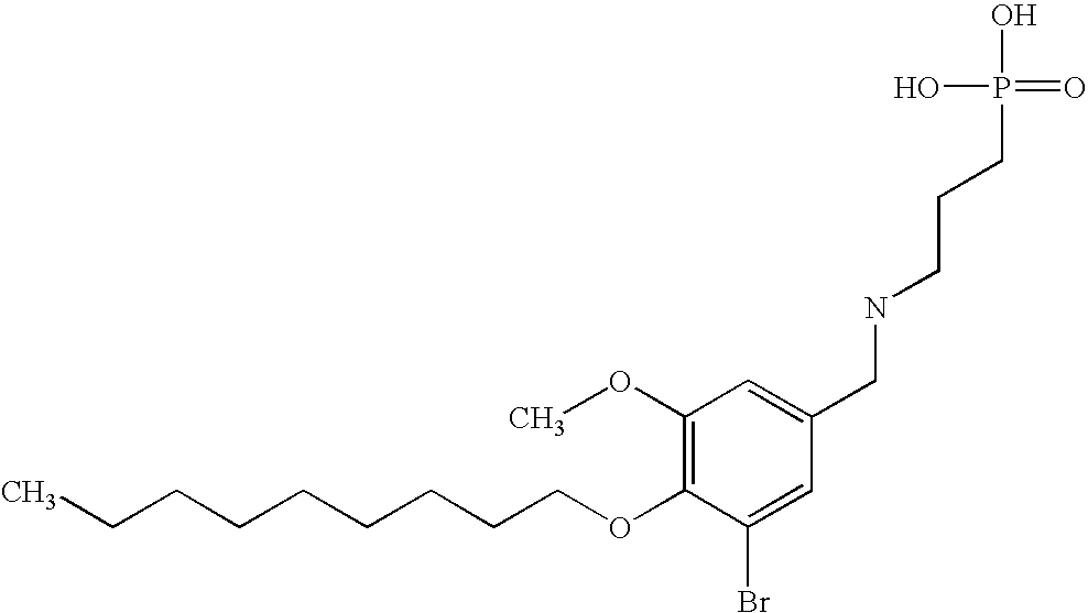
C(CCCCCCOC1=C(OC)C=C(CNCCCP(O)(O)=O)C=C1Br)CC
